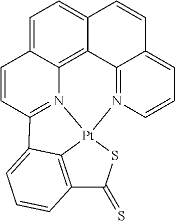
C1=C2C3=C4C(=C1)C=CC1=CC=CN(=C41)[Pt]14N3=C(C=C2)C2=CC=CC(=C12)C(=S)S4
